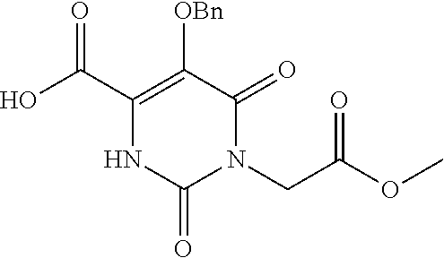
C1(C(=O)O)=C([OBn])C(=O)N(CC(OC)=O)C(=O)N1
